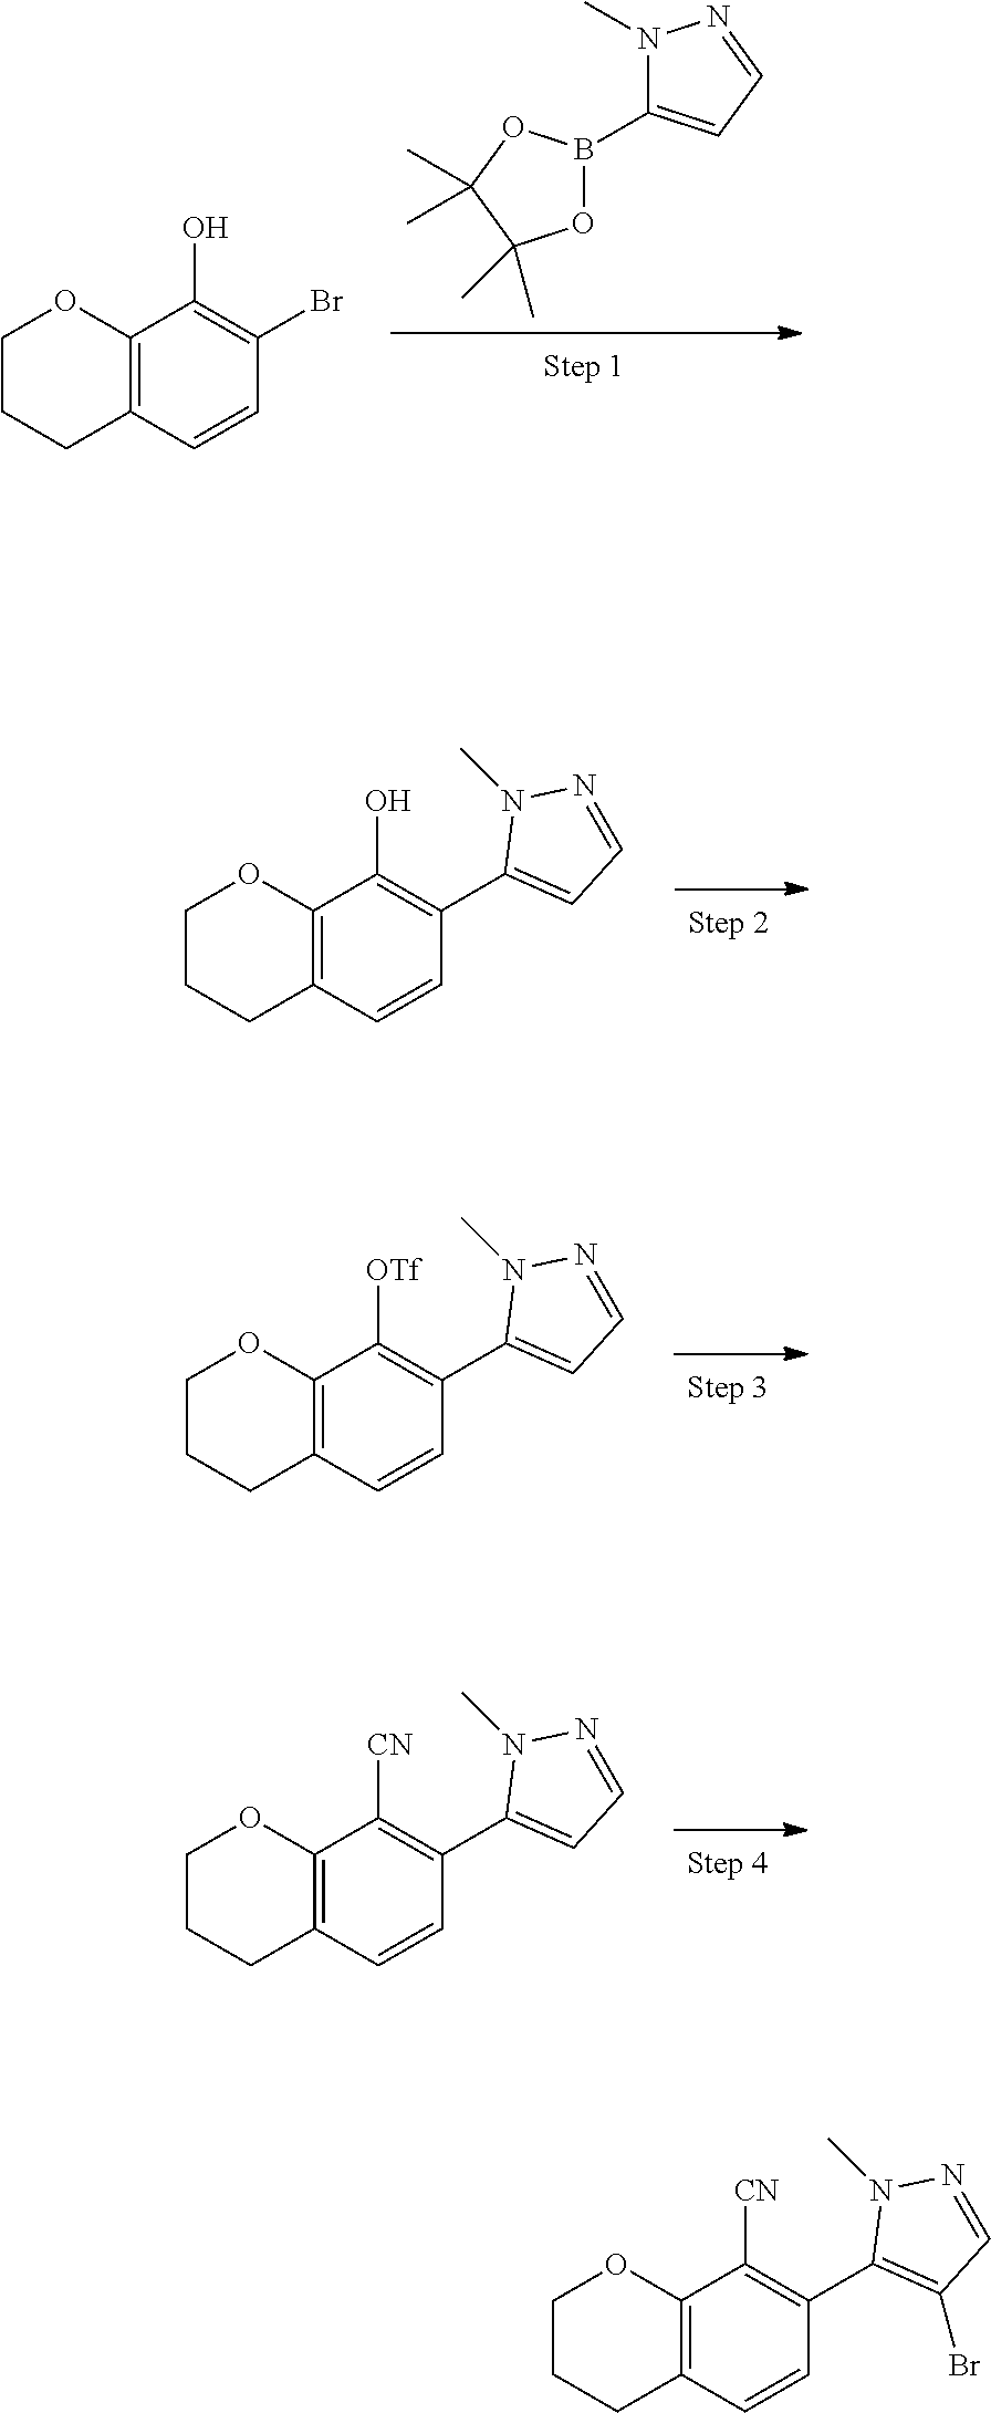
N1(C)N=CC=C1B1OC(C)(C)C(C)(C)O1.C1(O)=C(Br)C=CC2=C1OCCC2.C1(C2=C(O)C3=C(C=C2)CCCO3)=CC=NN1C.C1(C2=C([OTf])C3=C(C=C2)CCCO3)=CC=NN1C.C1(C2=C([CN])C3=C(C=C2)CCCO3)=CC=NN1C.C1(C2=C([CN])C3=C(C=C2)CCCO3)=C(Br)C=NN1C
